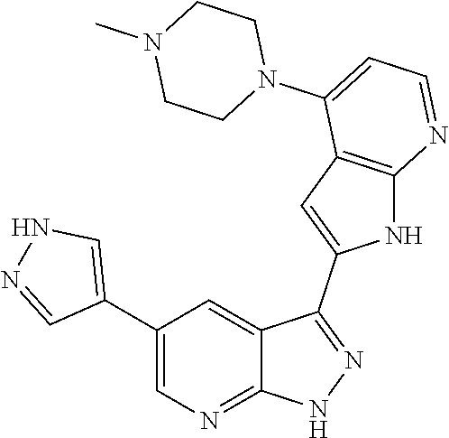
C1(C2=CNN=C2)=CN=C2C(=C1)C(C1=CC3=C(N1)N=CC=C3N1CCN(C)CC1)=NN2
